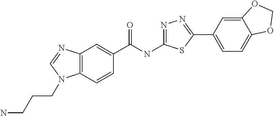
C12=C(C=CC(C(NC3=NN=C(C4=CC=C5C(=C4)OCO5)S3)=O)=C1)N(CCCN)C=N2
